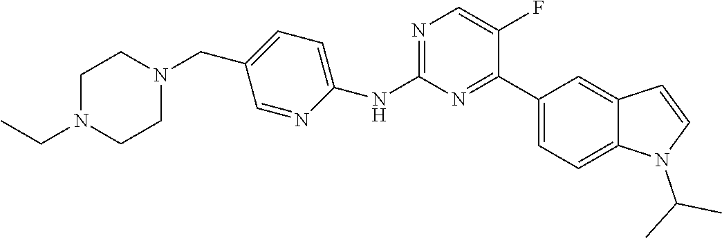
C1(NC2=CC=C(CN3CCN(CC)CC3)C=N2)=NC=C(F)C(C2=CC=C3C(=C2)C=CN3C(C)C)=N1
